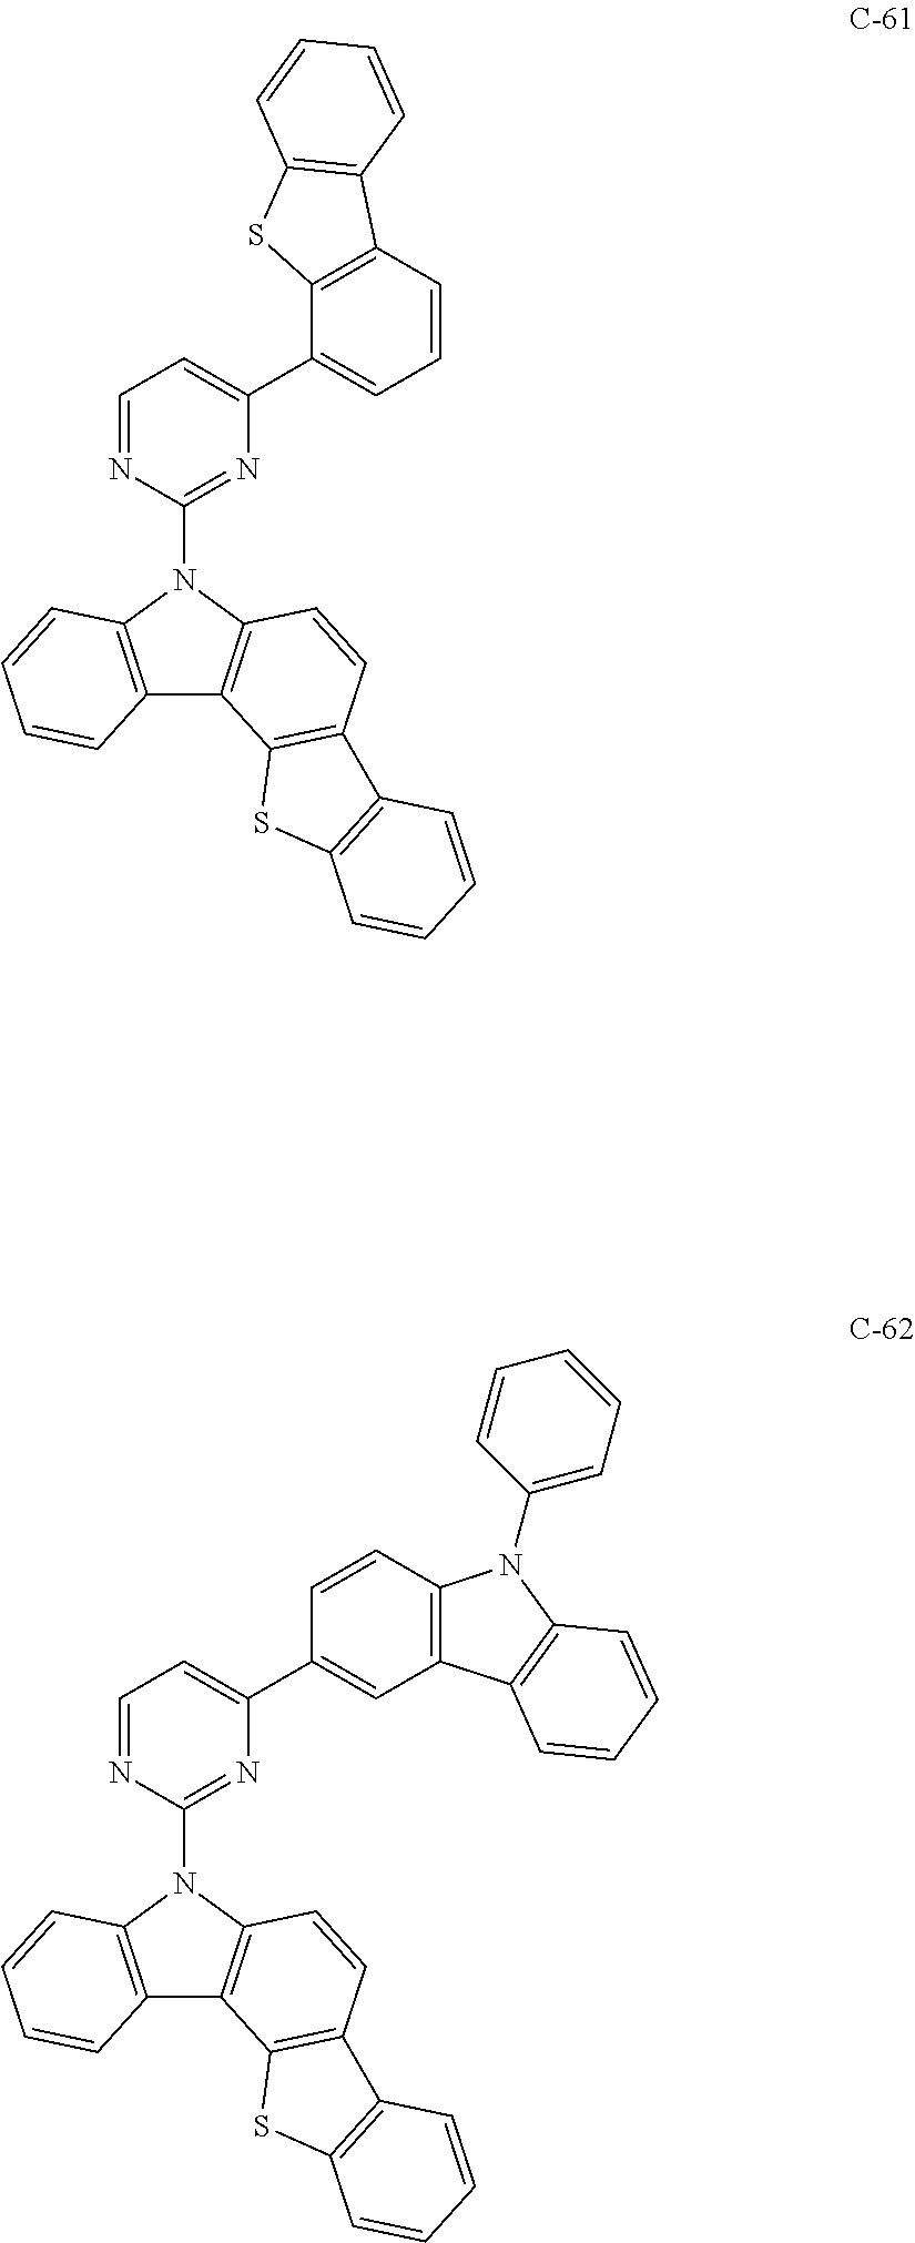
C12=C(N(C3=NC(C4=CC=CC5=C4SC4=C5C=CC=C4)=CC=N3)C3=C1C1=C(C=C3)C3=C(S1)C=CC=C3)C=CC=C2.C12=C(N(C3=NC(C4=CC5=C(C=C4)N(C4=CC=CC=C4)C4=C5C=CC=C4)=CC=N3)C3=C1C1=C(C=C3)C3=C(S1)C=CC=C3)C=CC=C2
